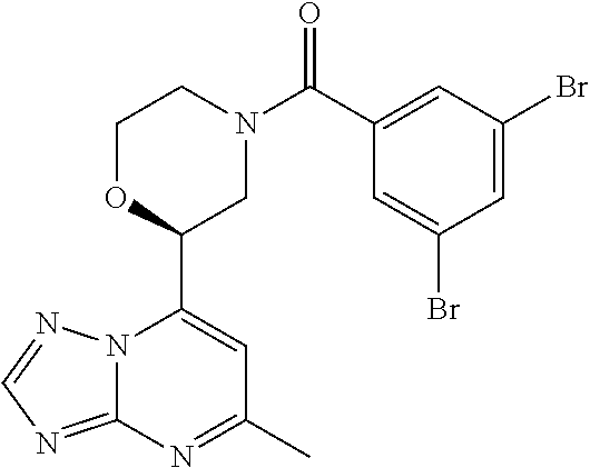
N12C(=NC=N1)N=C(C)C=C2C1CN(C(C2=CC(Br)=CC(Br)=C2)=O)CCO1
